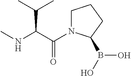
C(C(NC)C(C)C)(=O)N1CCCC1B(O)O
